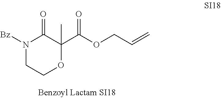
N1([Bz])CCOC(C(OCC=C)=O)(C)C1=O
